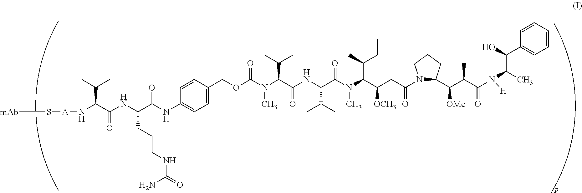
[mAb]S[A]NC(C(NC(C(NC1=CC=C(COC(N(C(C(NC(C(N(C(C(CC(N2C(C(C(C(N([H])C(C)C(C3=CC=CC=C3)O)=O)C)[OMe])CCC2)=O)[OCH3])C(C)CC)C)=O)C(C)C)=O)C(C)C)C)=O)C=C1)=O)CCCNC(N)=O)=O)C(C)C
